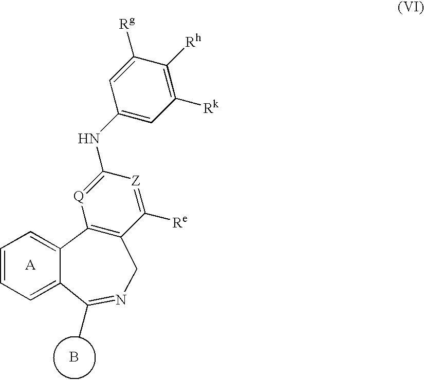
C1([Rk])=C([Rh])C([Rg])=CC(NC2=[Q]C3=C(C([Re])=[Z]2)CN=C(C)C2=CC=CC=C32)=C1.B
